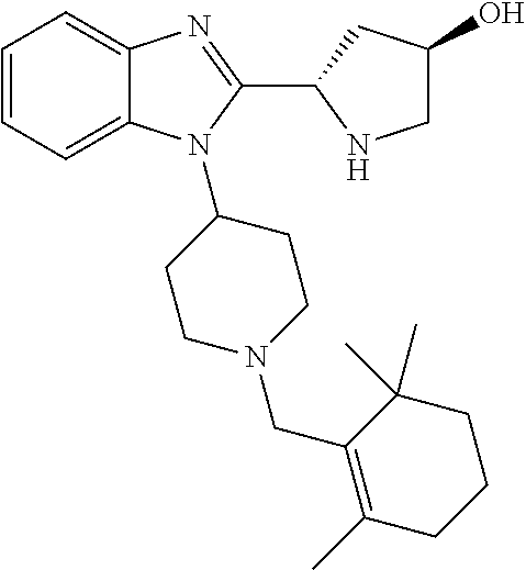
C1=CC=C2C(=C1)N=C(C1NCC(O)C1)N2C1CCN(CC2=C(C)CCCC2(C)C)CC1
